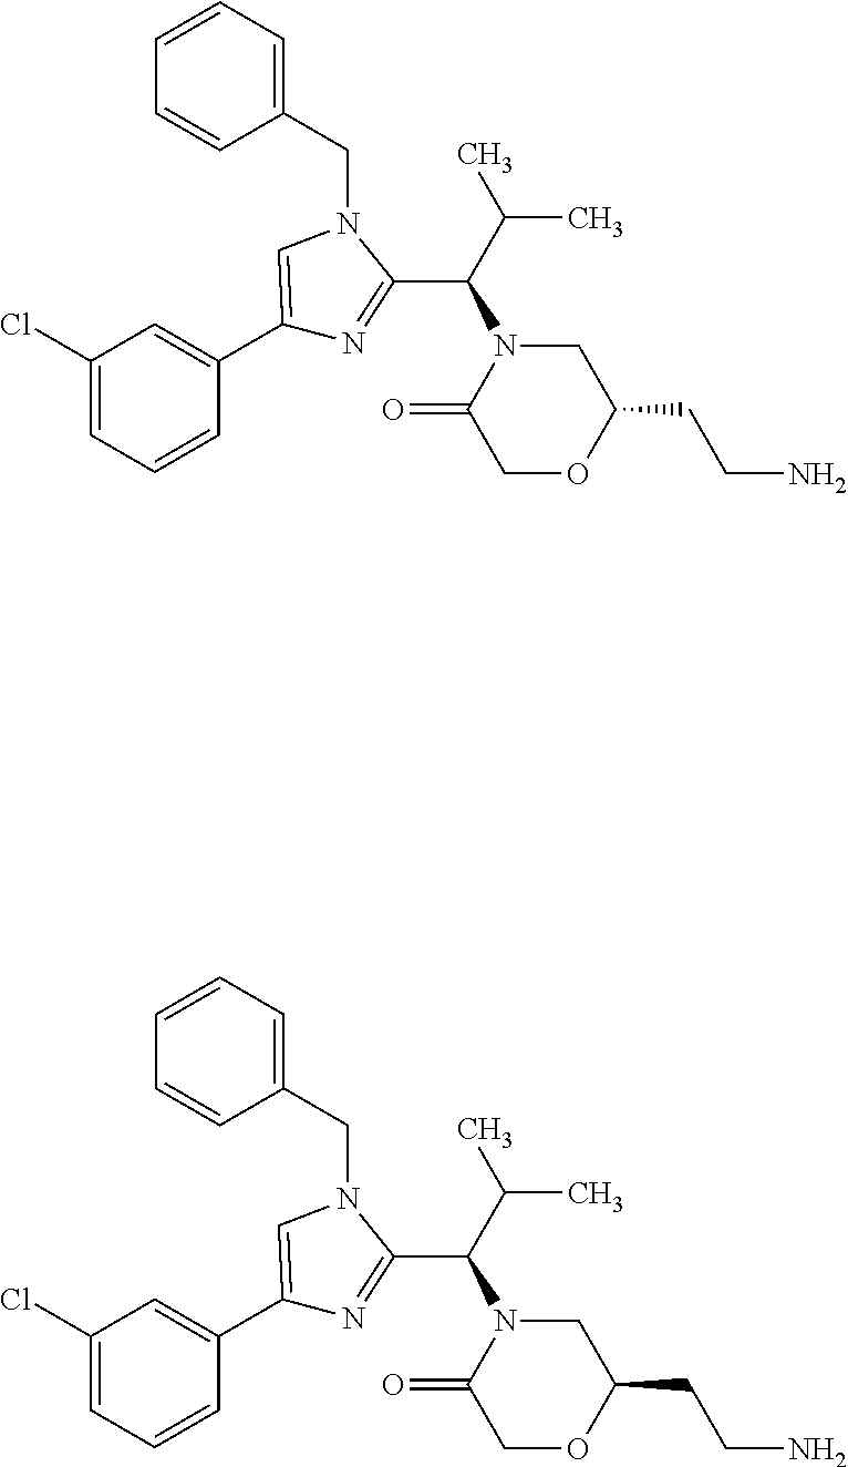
C1(Cl)=CC=CC(C2=CN(CC3=CC=CC=C3)C(C(C(C)C)N3C(=O)COC(CCN)C3)=N2)=C1.C1(Cl)=CC=CC(C2=CN(CC3=CC=CC=C3)C(C(C(C)C)N3C(=O)COC(CCN)C3)=N2)=C1
